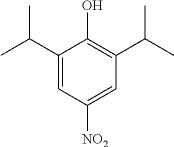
C1(C(C)C)=CC([NO2])=CC(C(C)C)=C1O
